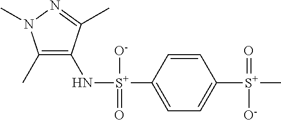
C1(C)=C(N[S+](C2=CC=C([S+](=O)(C)[O-])C=C2)([O-])=O)C(C)=NN1C
